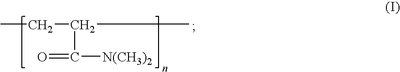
CCC(C)C(=O)[N(CH3)2]
